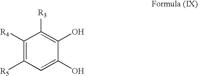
C1([R4])=C([R5])C=C(O)C(O)=C1[R3]
